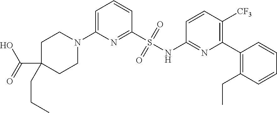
N1(C2=CC=CC(S(NC3=NC(C4=C(CC)C=CC=C4)=C([CF3])C=C3)(=O)=O)=N2)CCC(C(O)=O)(CCC)CC1
